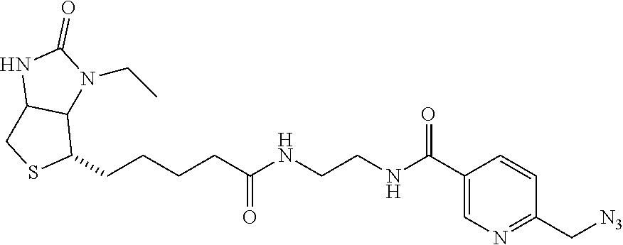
C1(C(NCCNC(CCCCC2C3C(CS2)NC(=O)N3CC)=O)=O)=CN=C(C[N3])C=C1
